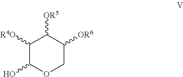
OC1C([R4O])C([OR5])C([OR6])CO1
